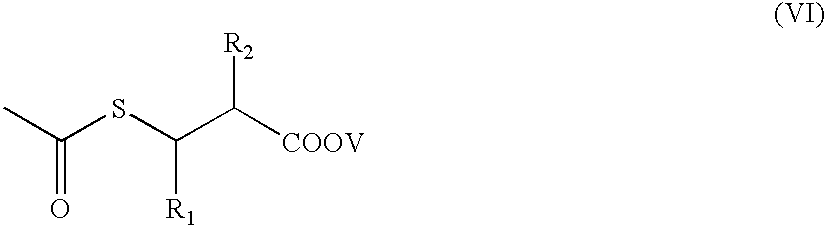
S(C(C([COOV])[R2])[R1])C(=O)C
